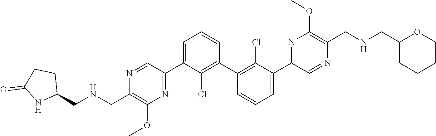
N1=CC(C2=CC=CC(C3=C(Cl)C(C4=NC(OC)=C(CNCC5CCCCO5)N=C4)=CC=C3)=C2Cl)=NC(OC)=C1CNCC1CCC(=O)N1
